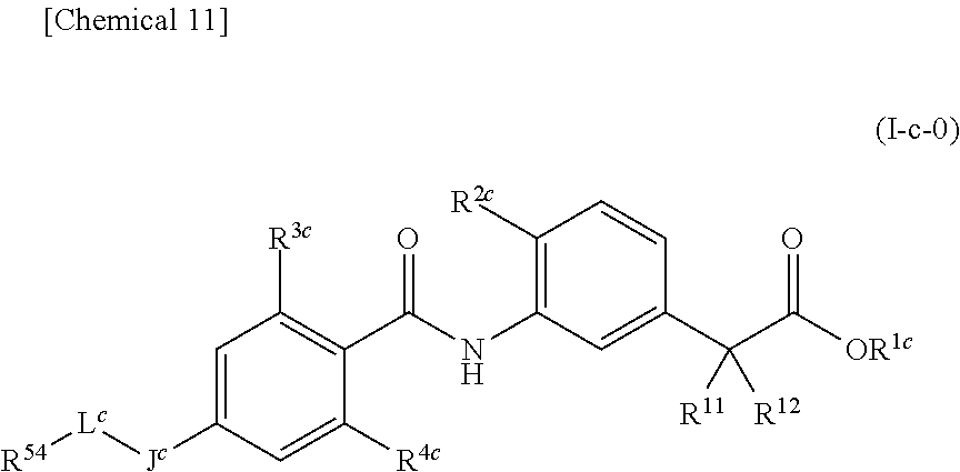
C1=C([Jc][Lc][R54])C=C([R4c])C(C(=O)NC2=C([R2c])C=CC(C(C(=O)[OR1c])([R11])[R12])=C2)=C1[R3c]
